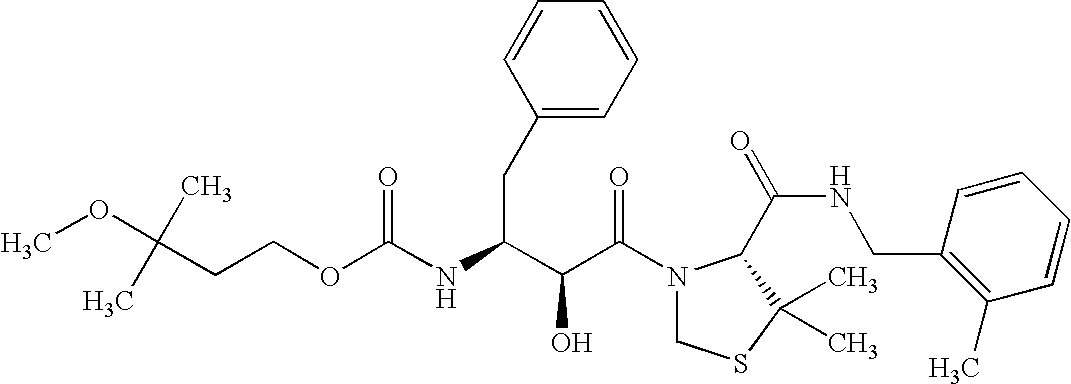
O(C(NC(C(C(N1CSC(C)(C)C1C(NCC1=C(C)C=CC=C1)=O)=O)O)CC1=CC=CC=C1)=O)CCC(C)(C)OC
